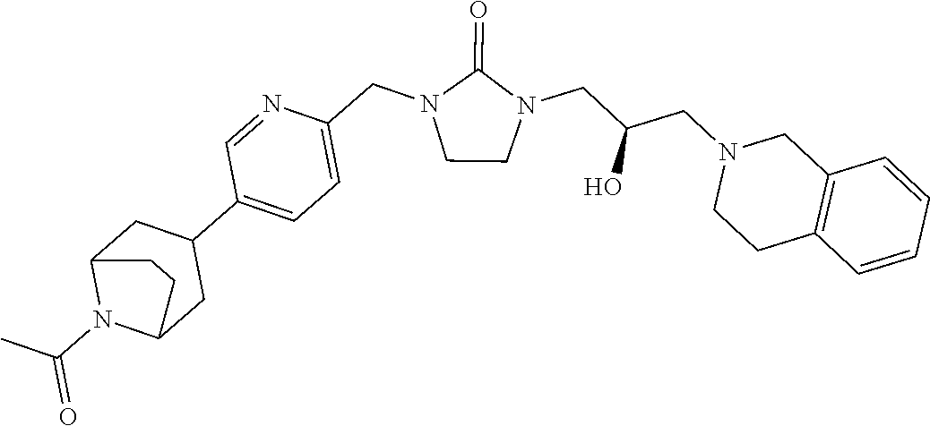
C1CN(CC(CN2CCC3=C(C2)C=CC=C3)O)C(=O)N1CC1=CC=C(C2CC3N(C(C)=O)C(C2)CC3)C=N1
